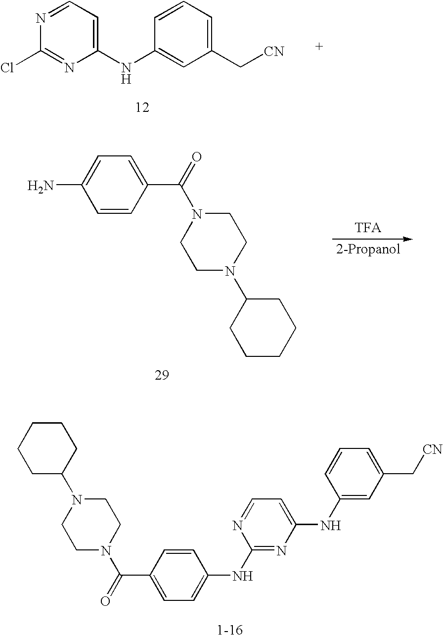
N1=CC=C(NC2=CC(C[CN])=CC=C2)N=C1Cl.C1=CC(C(=O)N2CCN(C3CCCCC3)CC2)=CC=C1N.C1C(N2CCN(C(=O)C3=CC=C(NC4=NC(NC5=CC(C[CN])=CC=C5)=CC=N4)C=C3)CC2)CCCC1
